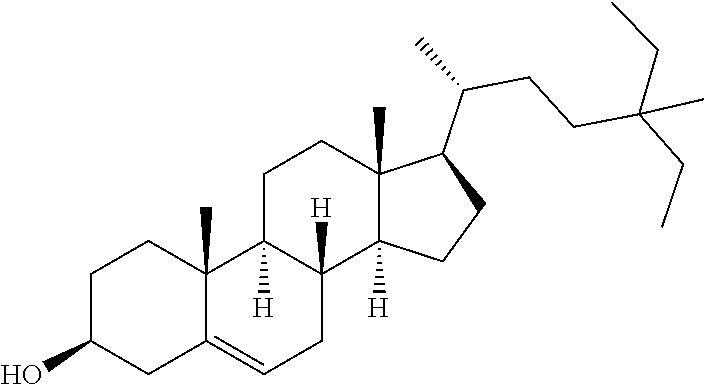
C1C2=CCC3([H])C([H])(C2(C)CCC1O)CCC1(C)C(C(CCC(CC)(C)CC)C)CCC13[H]
